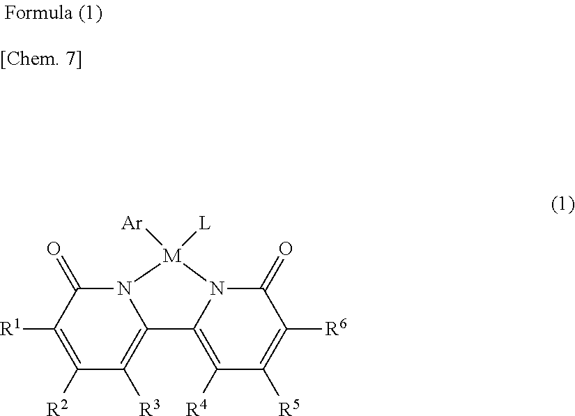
N12C(=O)C([R1])=C([R2])C([R3])=C1C1=C([R4])C([R5])=C([R6])C(=O)N1[M]2([Ar])[L]
